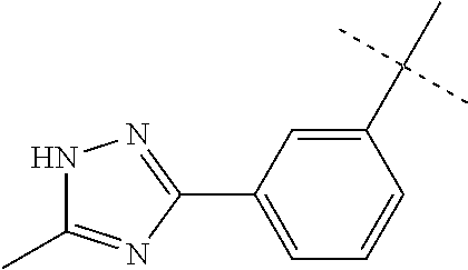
C1=CC=C(C2=NNC(C)=N2)C=C1C(C)(C)C
